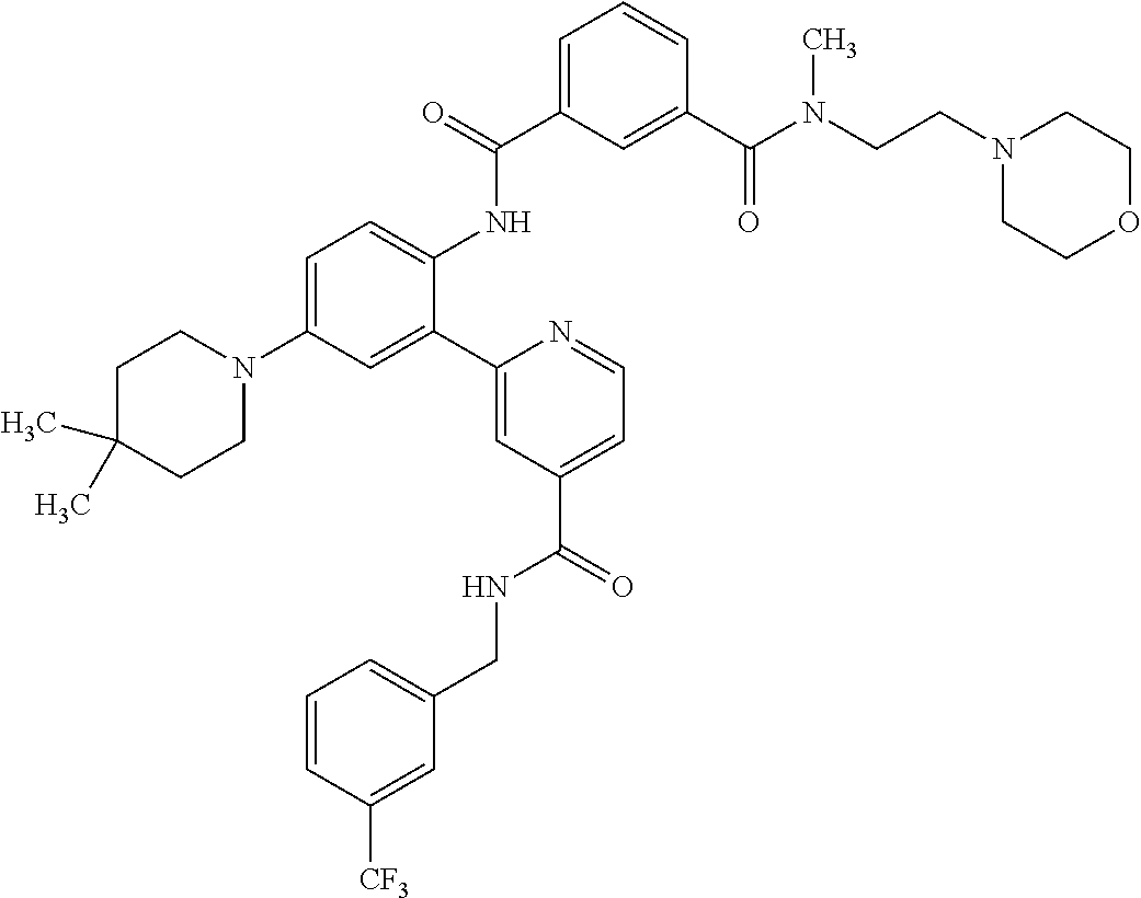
N1(C2=CC=C(NC(C3=CC=CC(C(N(CCN4CCOCC4)C)=O)=C3)=O)C(C3=CC(C(NCC4=CC=CC([CF3])=C4)=O)=CC=N3)=C2)CCC(C)(C)CC1
